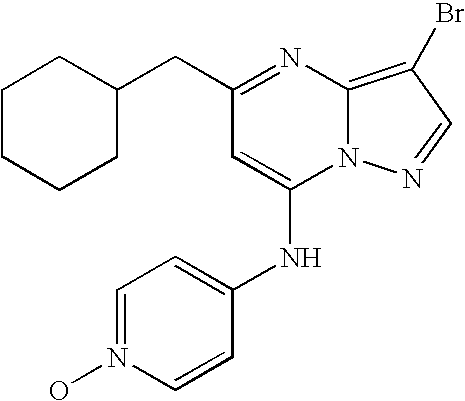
C1CCCC(CC2=NC3=C(Br)C=NN3C(NC3=CC=N(O)C=C3)=C2)C1
